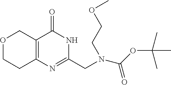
O1CCC2=C(C1)C(=O)NC(CN(CCOC)C(OC(C)(C)C)=O)=N2
